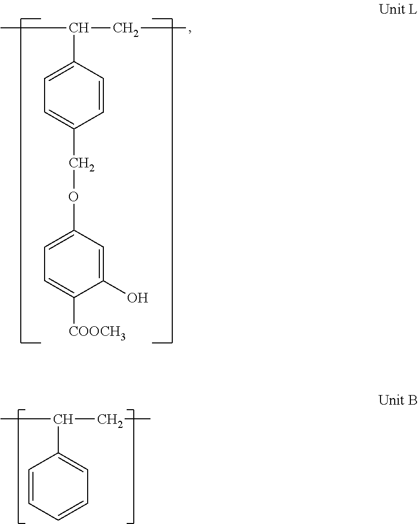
CC(CC)C1=CC=C(COC2=CC=C([COOCH3])C(O)=C2)C=C1.CC(CC)C1=CC=CC=C1
